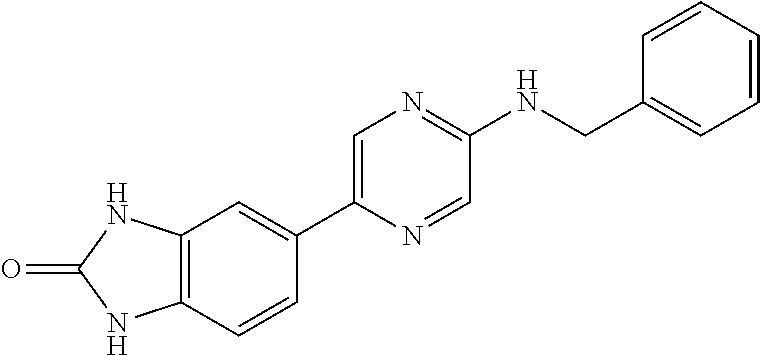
C12=C(C=CC(C3=CN=C(NCC4=CC=CC=C4)C=N3)=C1)NC(=O)N2
